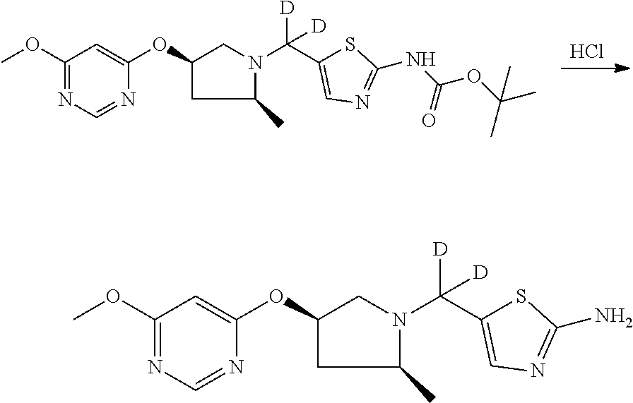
Cl.[D]C(C1=CN=C(NC(OC(C)(C)C)=O)S1)([D])N1CC(OC2=CC(OC)=NC=N2)CC1C.[D]C(C1=CN=C(N)S1)([D])N1CC(OC2=CC(OC)=NC=N2)CC1C
